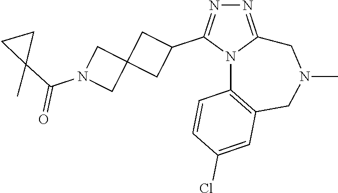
N1=C2N(C(C3CC4(C3)CN(C(C3(C)CC3)=O)C4)=N1)C1=C(CN(C)C2)C=C(Cl)C=C1
